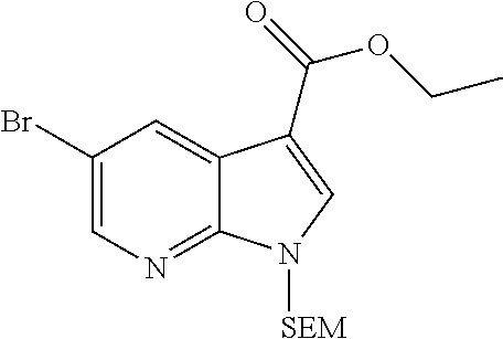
C1=C(Br)C=C2C(=N1)N([SEM])C=C2C(=O)OCC
